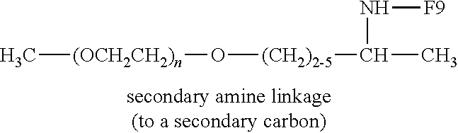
[(OCH2CH2)n](C)O[(CH2)2-5]C(C)N[F9]
